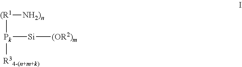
[(R1]([Pk]([Si][(OR2)m])[R34-(n+m+k)])[NH2)n]
